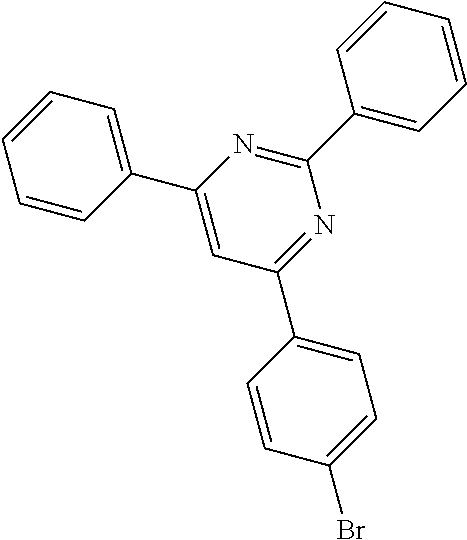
C1(C2=CC=CC=C2)=CC(C2=CC=C(Br)C=C2)=NC(C2=CC=CC=C2)=N1
